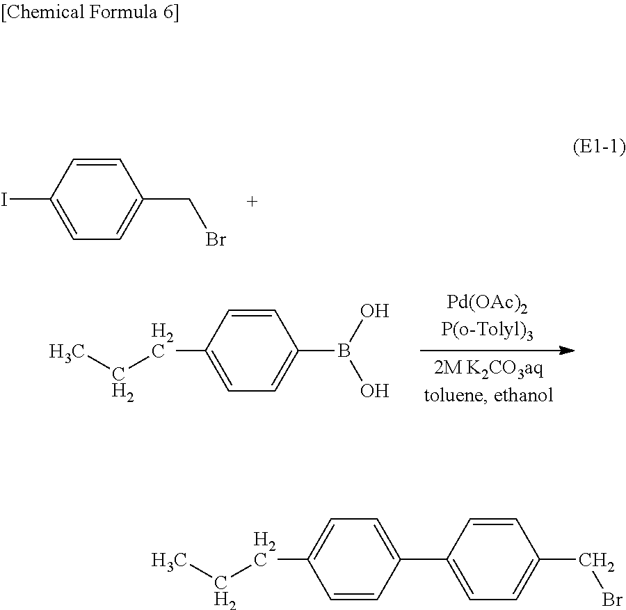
C1=C(I)C=CC(CBr)=C1.C1=CC(CCC)=CC=C1B(O)O.C1=C(C2=CC=C(CBr)C=C2)C=CC(CCC)=C1
